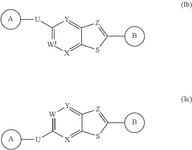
[X]1=C2C(=[Y]C([U]C)=[W1]1)[Z]=C(C)S2.B.[A].[X]1=C2C(=[Y][W]=C1[U]C)[Z]=C(C)S2.B.[A]
